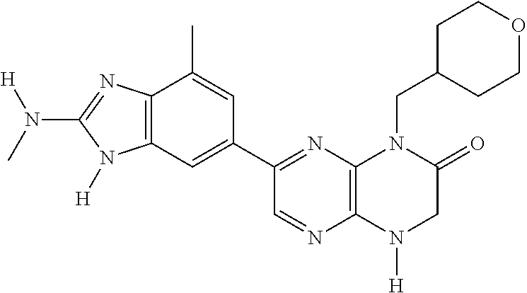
C12=C(N([H])CC(=O)N1CC1CCOCC1)N=CC(C1=CC3=C(C(C)=C1)N=C(N([H])C)N3[H])=N2
